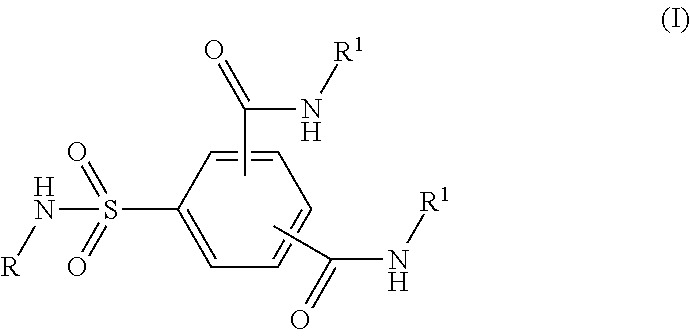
C1(S(N[R])(=O)=O)=CC=CC=C1.CC(N[R1])=O.CC(N[R1])=O
